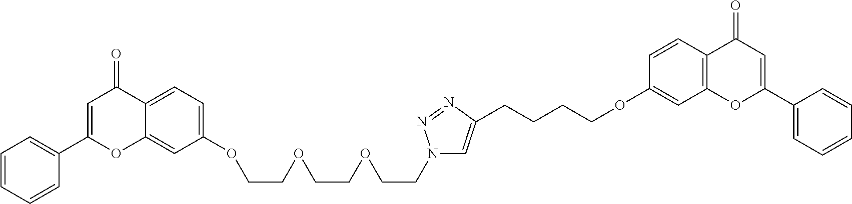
C12=CC=C(OCCOCCOCCN3C=C(CCCCOC4=CC5=C(C=C4)C(=O)C=C(C4=CC=CC=C4)O5)N=N3)C=C1OC(C1=CC=CC=C1)=CC2=O
